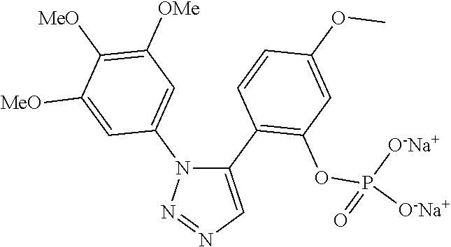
C1(C2=C(OP([O-Na+])(=O)[O-Na+])C=C(OC)C=C2)=CN=NN1C1=CC([OMe])=C([MeO])C([MeO])=C1
